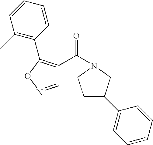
C1C(C2=CC=CC=C2)CN(C(=O)C2=C(C3=C(C)C=CC=C3)ON=C2)C1
